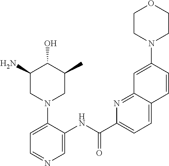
C1=C(N2CC(C)C(O)C(N)C2)C(NC(C2=CC=C3C(=N2)C=C(N2CCOCC2)C=C3)=O)=CN=C1
